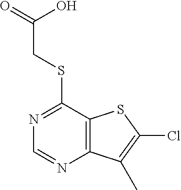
N1=C(SCC(=O)O)C2=C(N=C1)C(C)=C(Cl)S2
